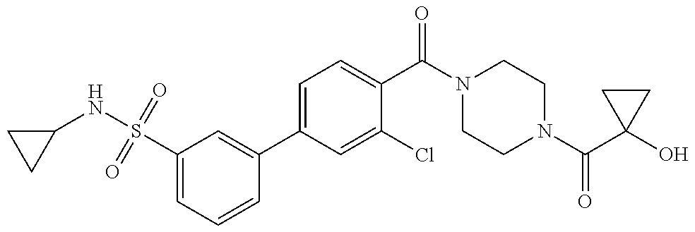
C1(NS(C2=CC=CC(C3=CC=C(C(=O)N4CCN(C(=O)C5(O)CC5)CC4)C(Cl)=C3)=C2)(=O)=O)CC1
